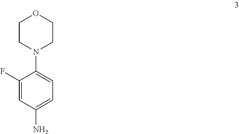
C1(F)=CC(N)=CC=C1N1CCOCC1
